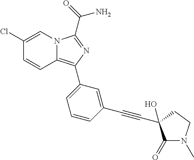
C12=C(C3=CC=CC(C#CC4(O)C(=O)N(C)CC4)=C3)N=C(C(=O)N)N1C=C(Cl)C=C2
